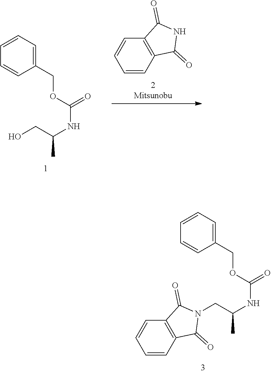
OCC(NC(OCC1=CC=CC=C1)=O)C.C1=CC2=C(C=C1)C(=O)NC2=O.C(C(NC(OCC1=CC=CC=C1)=O)C)N1C(=O)C2=C(C=CC=C2)C1=O
